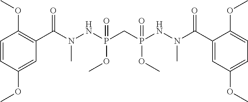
C1=CC(OC)=CC(C(N(NP(=O)(OC)CP(=O)(OC)NN(C(C2=CC(OC)=CC=C2OC)=O)C)C)=O)=C1OC
